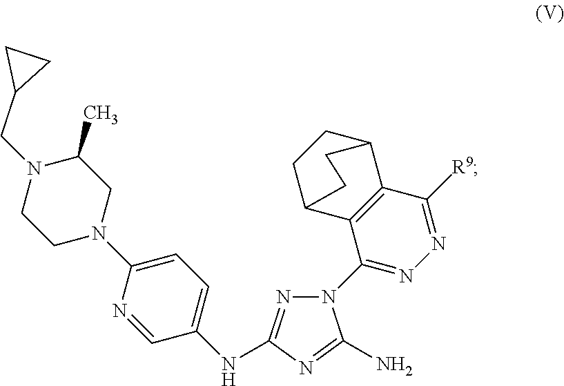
C1(N2N=C(NC3=CC=C(N4CC(C)N(CC5CC5)CC4)N=C3)N=C2N)=NN=C([R9])C2=C1C1CCC2CC1
